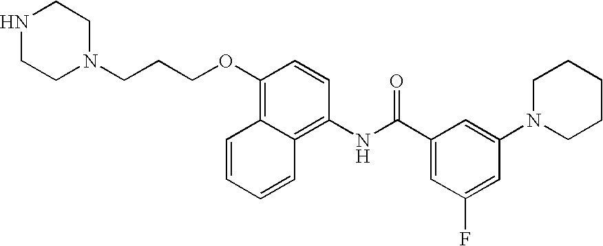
C1CCN(C2=CC(C(NC3=C4C=CC=CC4=C(OCCCN4CCNCC4)C=C3)=O)=CC(F)=C2)CC1
